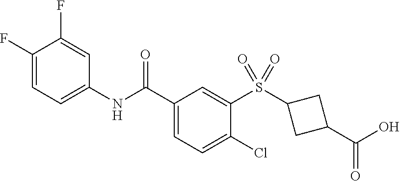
C1(F)=CC=C(NC(C2=CC=C(Cl)C(S(=O)(=O)C3CC(C(=O)O)C3)=C2)=O)C=C1F
